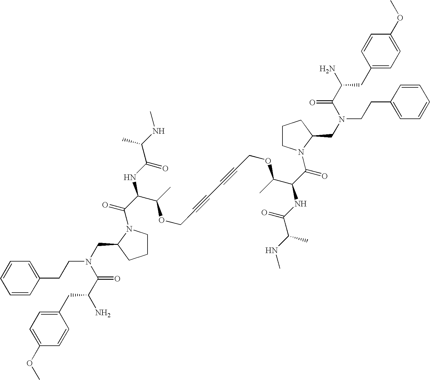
C1=CC=CC(CCN(CC2N(C(C(NC(C(NC)C)=O)C(C)OCC#CC#CCOC(C(C(=O)N3CCCC3CN(CCC3=CC=CC=C3)C(=O)C(N)CC3=CC=C(OC)C=C3)NC(C(NC)C)=O)C)=O)CCC2)C(C(N)CC2=CC=C(OC)C=C2)=O)=C1
